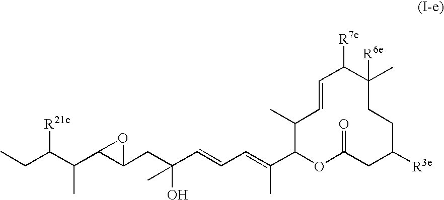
[R21e]C(C(C)C1C(CC(O)(C=CC=C(C)C2OC(=O)CC([R3e])CCC(C)([R6e])C([R7e])C=CC2C)C)O1)CC
